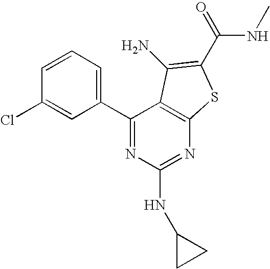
C1=CC=C(C2=NC(NC3CC3)=NC3=C2C(N)=C(C(=O)NC)S3)C=C1Cl
